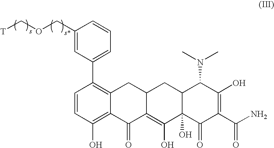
C1=CC(O)=C2C(=C1C1=CC=CC(COC[T])=C1)CC1C(=C(O)C3(O)C(C1)C(N(C)C)C(O)=C(C(N)=O)C3=O)C2=O
